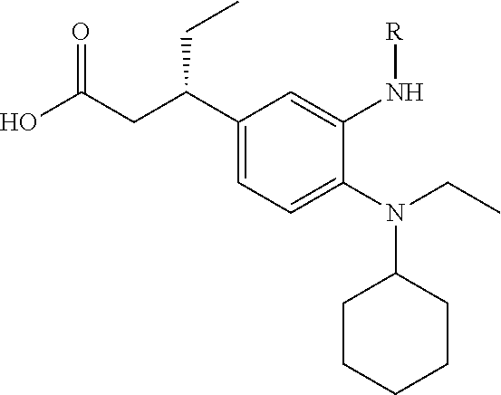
C1(C(CC(O)=O)CC)=CC=C(N(CC)C2CCCCC2)C(N[R])=C1
